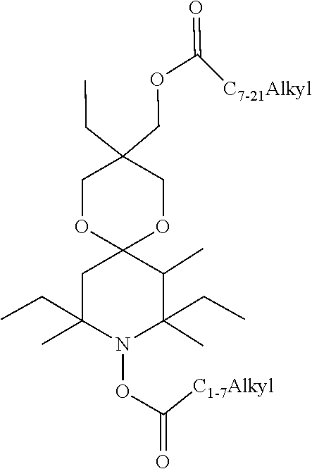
C1OC2(OCC1(COC(=O)[C7-21Alkyl])CC)CC(CC)(C)N(OC(=O)[C1-7Alkyl])C(CC)(C)C2C
